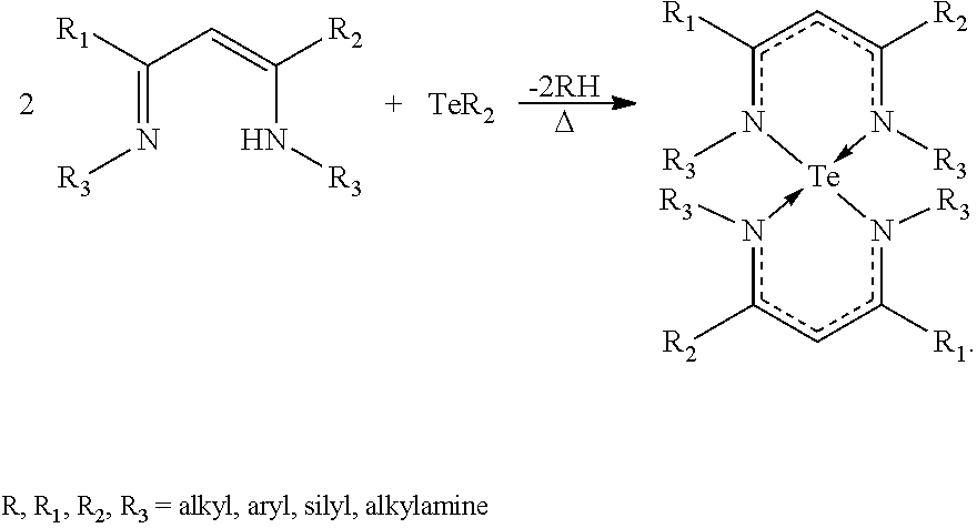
[R1]C(C=C([R2])N[R3])=N[R3].[TeR2].[R1]c1cc([R2])n([R3])->[Te]2(-n([R3])c([R2])cc([R1])n2[R3])n1[R3].[-2RH].[D]
